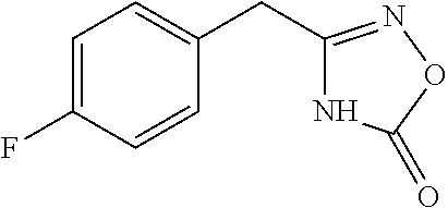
N1C(CC2=CC=C(F)C=C2)=NOC1=O
